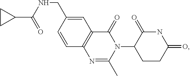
C12=C(C=C(CNC(C3CC3)=O)C=C1)C(=O)N(C1CCC(=O)NC1=O)C(C)=N2
